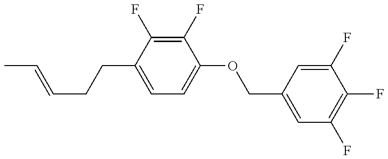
C1=C(CCC=CC)C(F)=C(F)C(OCC2=CC(F)=C(F)C(F)=C2)=C1
